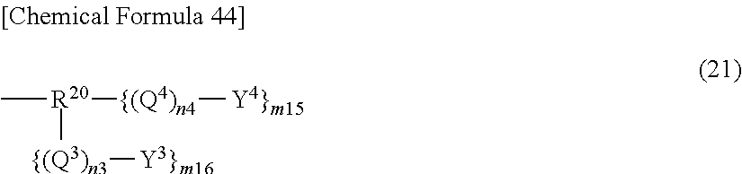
C[R20]([{(Q3)n3][Y3}m16])[{(Q4)n4][Y4}m15]
